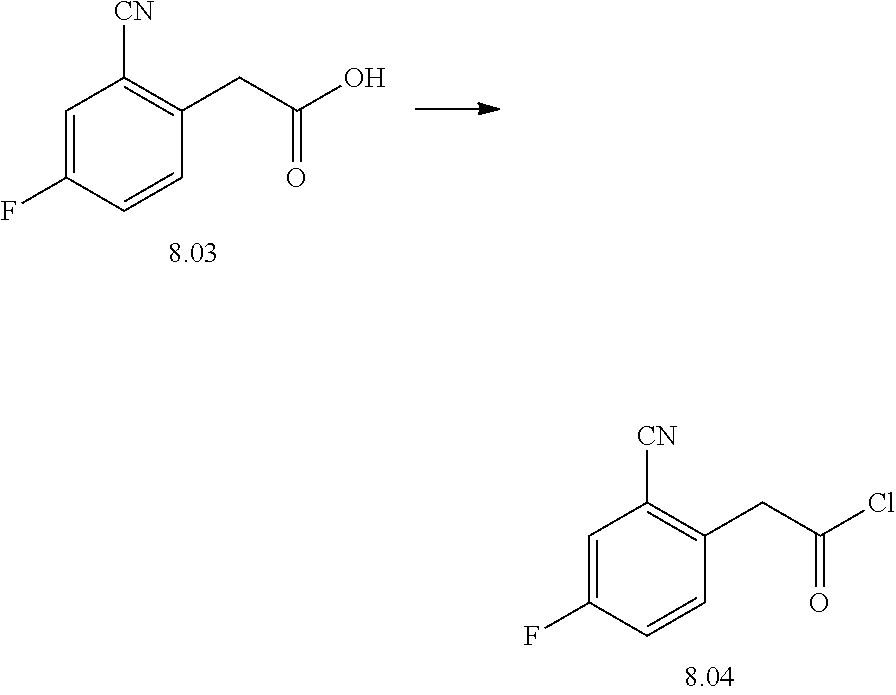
C1=C(F)C=CC(CC(O)=O)=C1[CN].C1=C(F)C=CC(CC(Cl)=O)=C1[CN]
